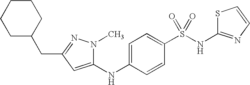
N1(C)C(NC2=CC=C(S(NC3=NC=CS3)(=O)=O)C=C2)=CC(CC2CCCCC2)=N1
